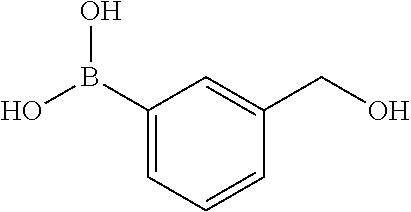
C1(B(O)O)=CC=CC(CO)=C1
